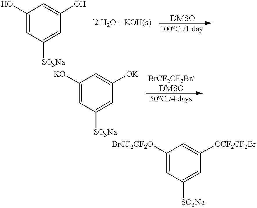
C1=C(O)C=C(O)C=C1[SO3Na].C1([KO])=CC([SO3Na])=CC([OK])=C1.C1([BrCF2CF2O])=CC([SO3Na])=CC([OCF2CF2Br])=C1
